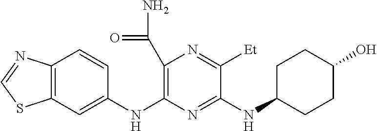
N(C1=NC(NC2=CC3=C(C=C2)N=CS3)=C(C(N)=O)N=C1[Et])C1CCC(O)CC1
